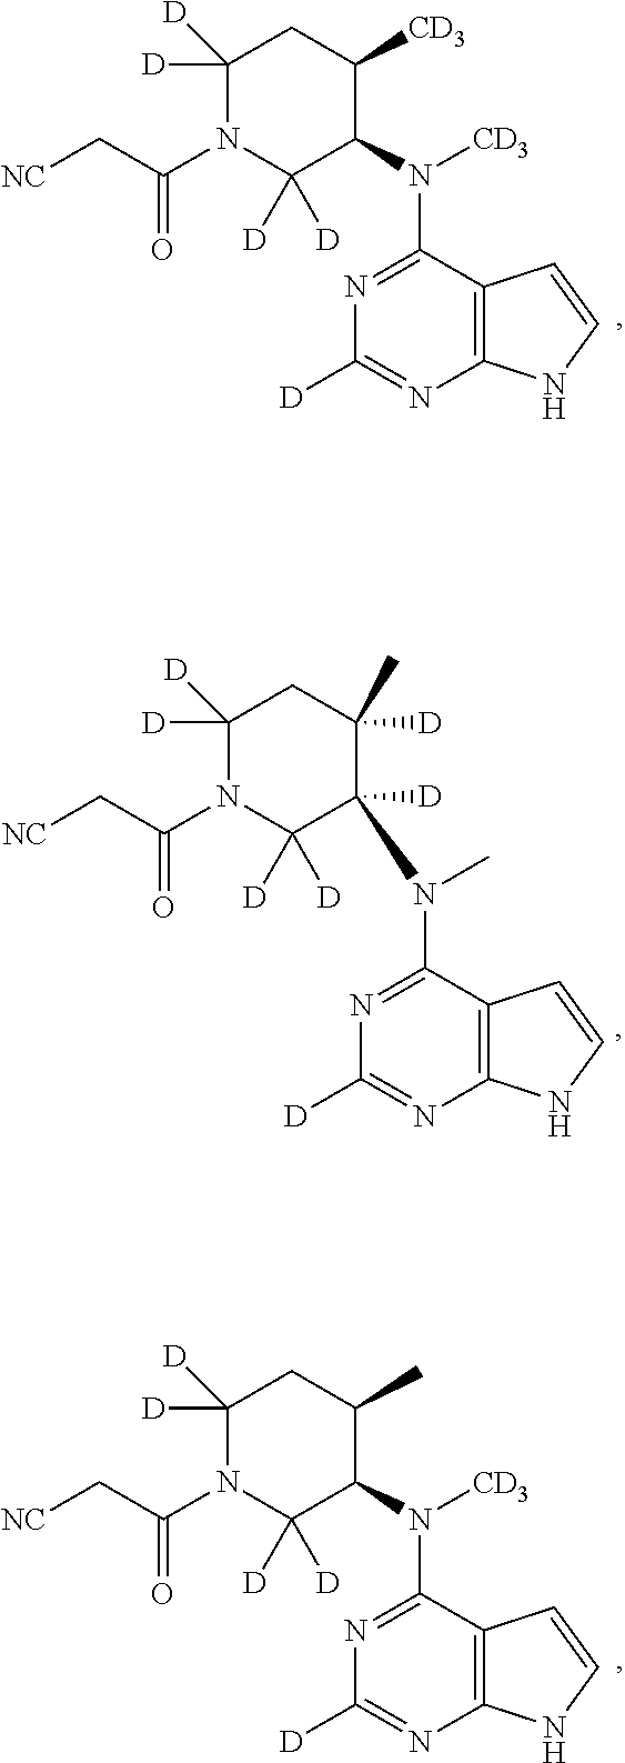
C12=C(C(N([CD3])C3C([D])([D])N(C(C[NC])=O)C([D])([D])CC3[CD3])=NC([D])=N1)C=CN2.C12=C(C(N(C)C3([D])C([D])([D])N(C(C[NC])=O)C([D])([D])CC3([D])C)=NC([D])=N1)C=CN2.C12=C(C(N([CD3])C3C([D])([D])N(C(C[NC])=O)C([D])([D])CC3C)=NC([D])=N1)C=CN2
